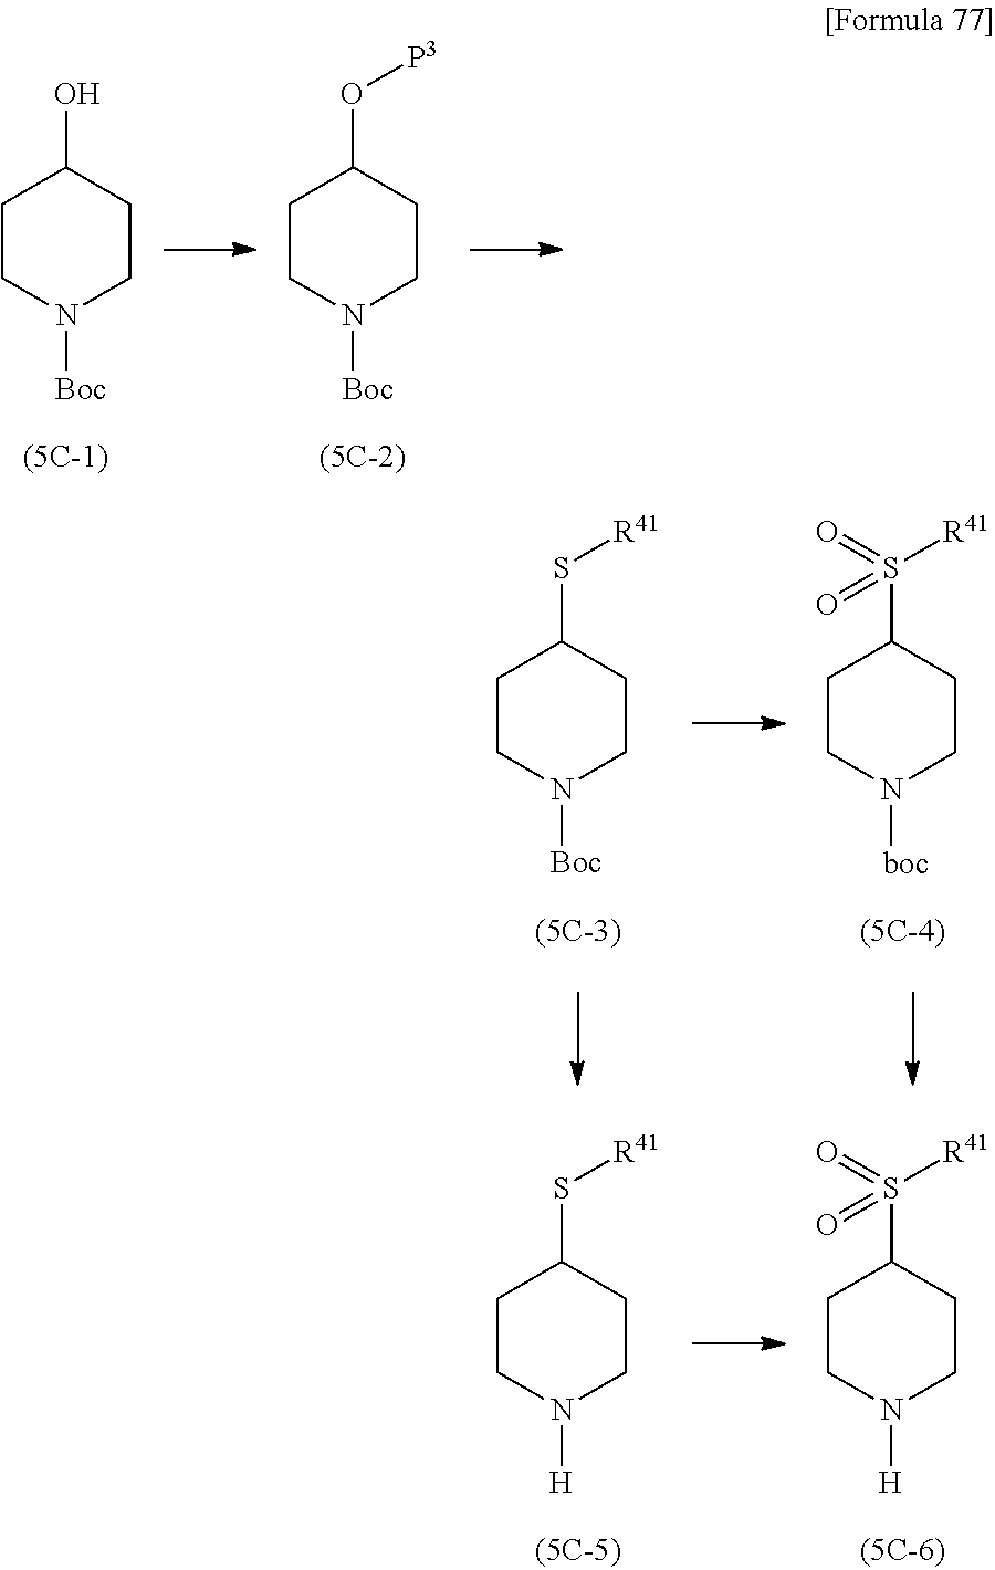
C1CN([Boc])CCC1O.C1CN([Boc])CCC1O[P3].C1CN([H])CCC1S[R41].C1CN([H])CCC1S([R41])(=O)=O.C1CN([Boc])CCC1S[R41].C1CN([boc])CCC1S([R41])(=O)=O
